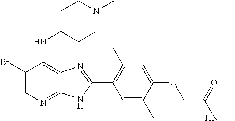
C1(Br)=CN=C2C(=C1NC1CCN(C)CC1)N=C(C1=C(C)C=C(OCC(NC)=O)C(C)=C1)N2
